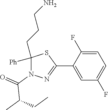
C1([Ph])(CCCN)N(C(=O)C(C)CC)N=C(C2=CC(F)=CC=C2F)S1
